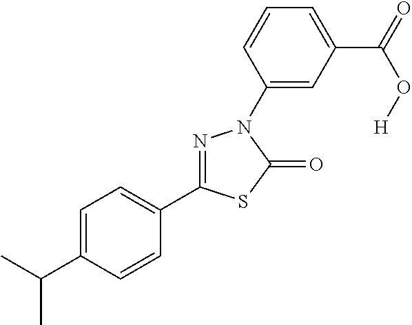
C1(C(C)C)=CC=C(C2=NN(C3=CC(C(=O)O[H])=CC=C3)C(=O)S2)C=C1
